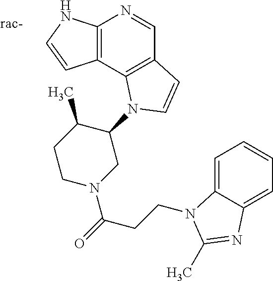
C12=C(C3=C(C=N1)C=CN3C1C(C)CCN(C(=O)CCN3C4=CC=CC=C4N=C3C)C1)C=CN2
